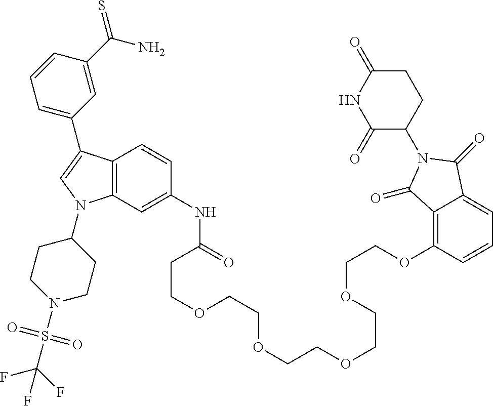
C12=C(C=C(NC(CCOCCOCCOCCOCCOC3=C4C(=CC=C3)C(=O)N(C3CCC(=O)NC3=O)C4=O)=O)C=C1)N(C1CCN(S(C(F)(F)F)(=O)=O)CC1)C=C2C1=CC=CC(C(N)=S)=C1
